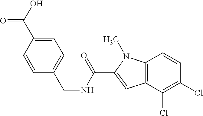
C1=C(C(O)=O)C=CC(CNC(C2=CC3=C(N2C)C=CC(Cl)=C3Cl)=O)=C1
